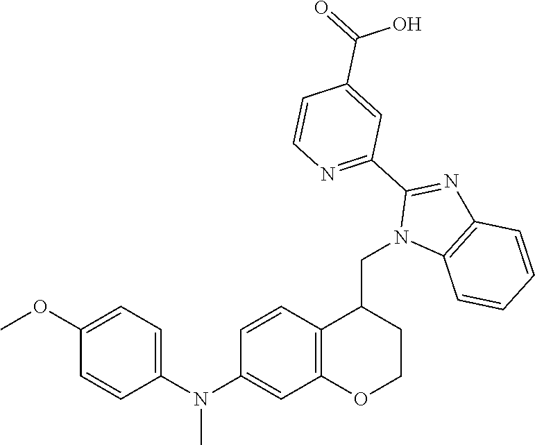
C1=C(OC)C=CC(N(C2=CC3=C(C=C2)C(CN2C4=C(N=C2C2=NC=CC(C(=O)O)=C2)C=CC=C4)CCO3)C)=C1
